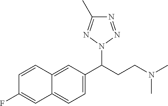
C12=CC(C(CCN(C)C)N3N=NC(C)=N3)=CC=C1C=C(F)C=C2
